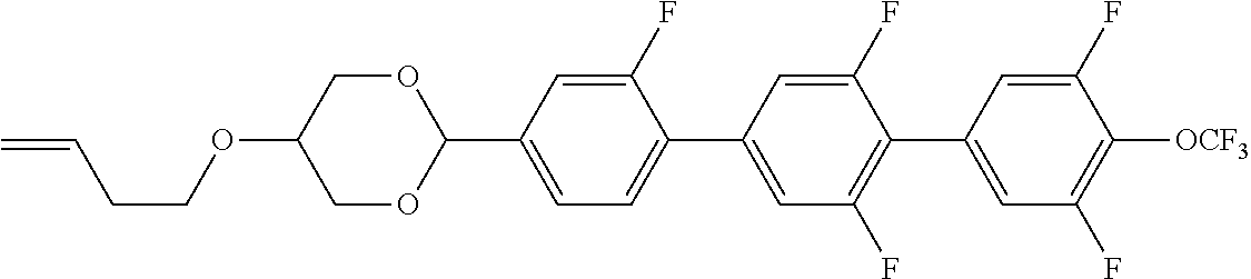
O1CC(OCCC=C)COC1C1=CC=C(C2=CC(F)=C(C3=CC(F)=C([OCF3])C(F)=C3)C(F)=C2)C(F)=C1
